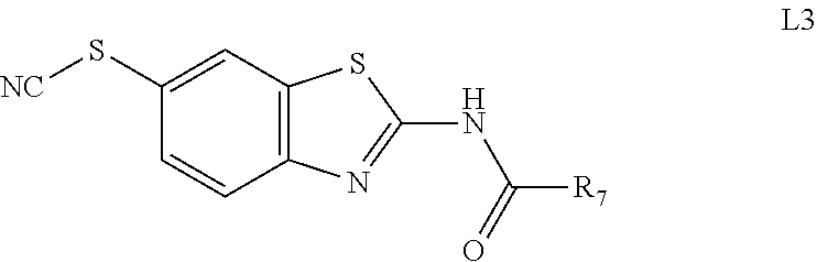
C1=C(S[NC])C=CC2=C1SC(NC(=O)[R7])=N2
